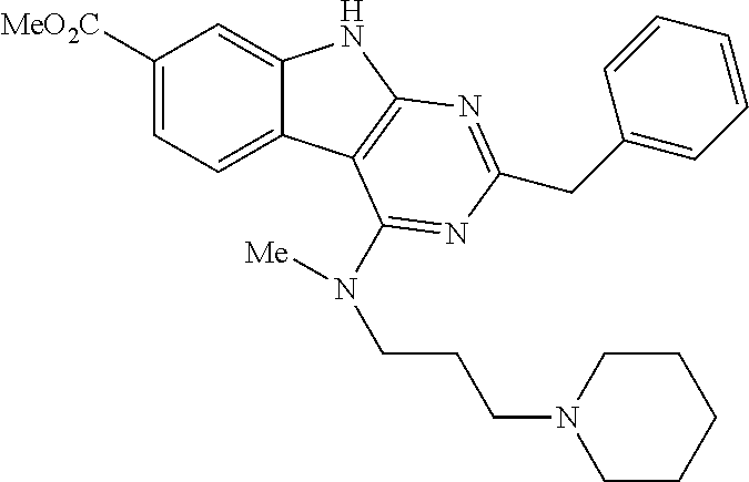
C1([MeO2C])=CC=C2C(=C1)NC1=C2C(N(CCCN2CCCCC2)[Me])=NC(CC2=CC=CC=C2)=N1
